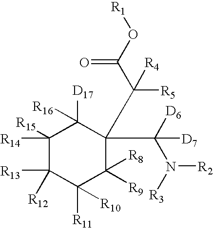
C1([R14])([R15])C([R13])([R12])C([R11])([R10])C([R9])([R8])C(C(C(O[R1])=O)([R5])[R4])(C([D6])(N([R3])[R2])[D7])C1([D17])[R16]
